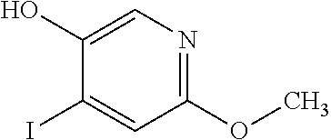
C1(I)=CC(OC)=NC=C1O
